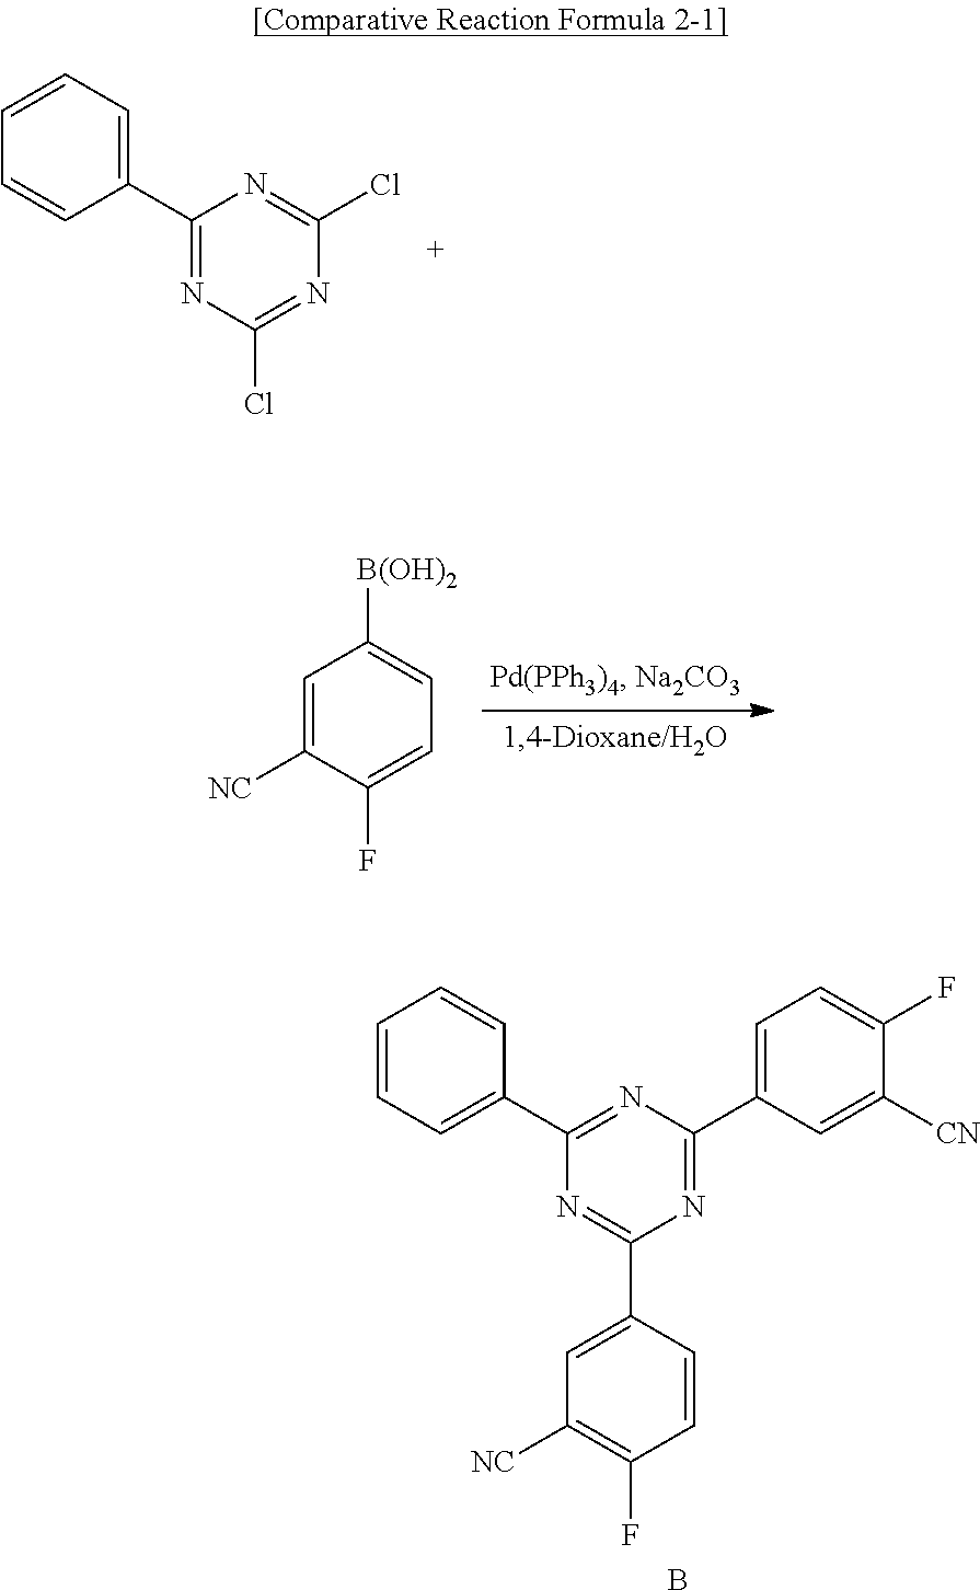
C1(C2=CC=CC=C2)=NC(Cl)=NC(Cl)=N1.C1=C([NC])C(F)=CC=C1[B(OH)2].C1(C2=CC=CC=C2)=NC(C2=CC=C(F)C([CN])=C2)=NC(C2=CC([NC])=C(F)C=C2)=N1.B
